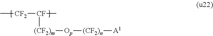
C[CF2][CF]([(CF2)m][Op][(CF2)n][A1])C
